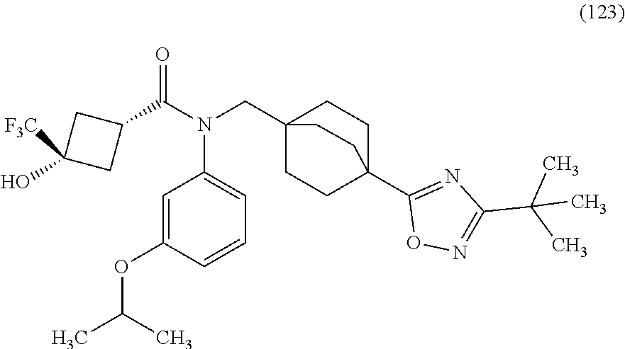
C1=CC(OC(C)C)=CC(N(CC23CCC(C4=NC(C(C)(C)C)=NO4)(CC2)CC3)C(=O)C2CC(O)([F3C])C2)=C1
